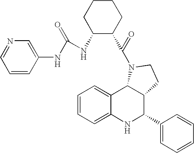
C12=CC=CC=C1NC(C1=CC=CC=C1)C1C2N(C(=O)C2CCCCC2NC(NC2=CN=CC=C2)=O)CC1
